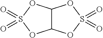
C12C(OS(=O)(=O)O1)OS(=O)(=O)O2
